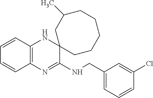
C1=CC2=C(C=C1)N=C(NCC1=CC=CC(Cl)=C1)C1(N2)CC(C)CCCCC1
